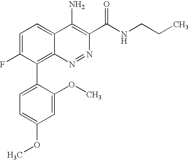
C1=C(C2=C3C(=CC=C2F)C(N)=C(C(NCCC)=O)N=N3)C(OC)=CC(OC)=C1
